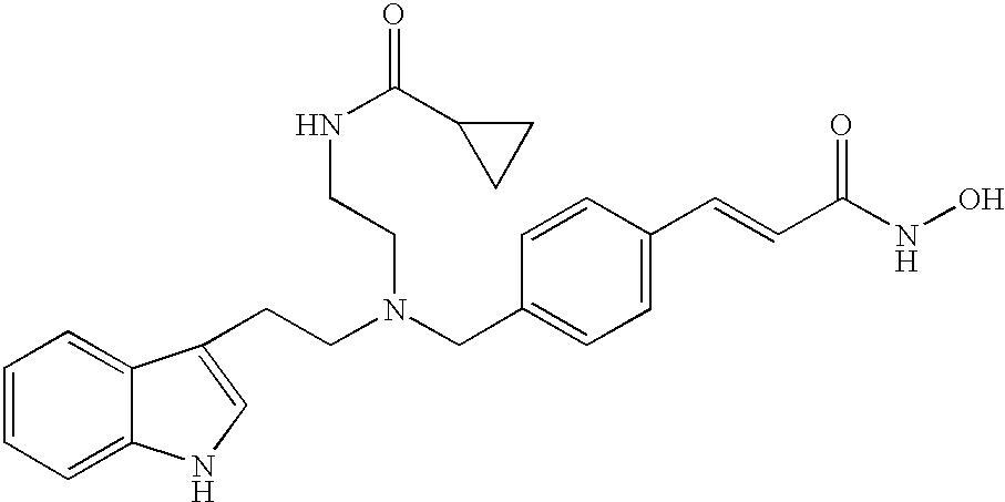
C12=CC=CC=C1NC=C2CCN(CC1=CC=C(C=CC(=O)NO)C=C1)CCNC(=O)C1CC1
